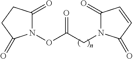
N1(OC(=O)CN2C(=O)C=CC2=O)C(=O)CCC1=O
